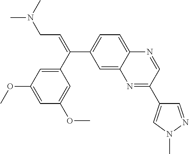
C1(C(=CCN(C)C)C2=CC=C3C(=C2)N=C(C2=CN(C)N=C2)C=N3)=CC(OC)=CC(OC)=C1
